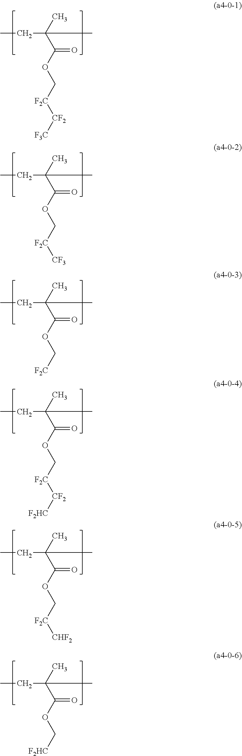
CCC(C(=O)OC[F2C][CF2][F3C])(C)C.CCC(C(=O)OC[F2C][CF3])(C)C.CCC(C(=O)OC[F2C][CF2][F2HC])(C)C.CCC(C(=O)OC[F2C])(C)C.CCC(C(=O)OC[F2C][CHF2])(C)C.CCC(C(=O)OC[F2HC])(C)C
